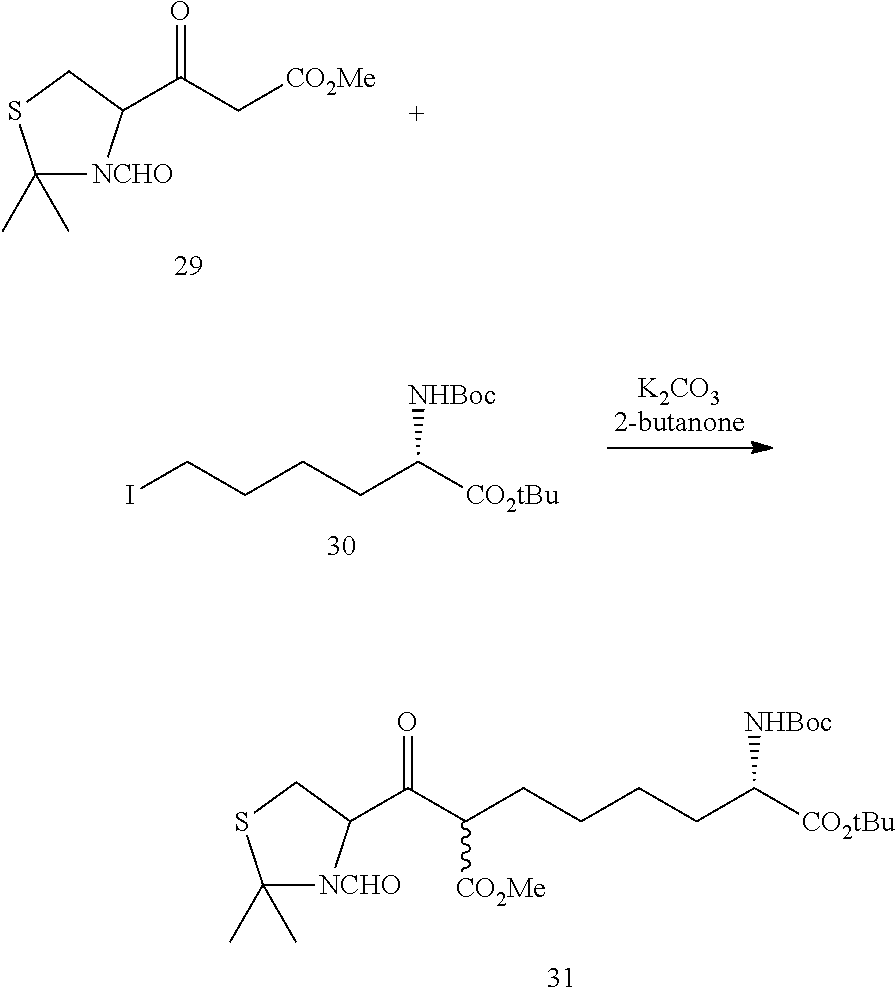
C1(C)(C)[NCHO]C(C(=O)C(CCCCC([CO2tBu])[NHBoc])[CO2Me])CS1.C1(C)(C)[NCHO]C(C(C[CO2Me])=O)CS1.ICCCCC([CO2tBu])[NHBoc]
